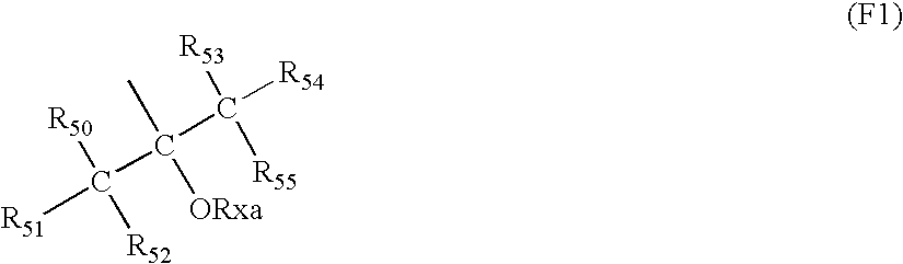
C(C(C([R54])([R53])[R55])(C)[ORxa])([R52])([R51])[R50]
